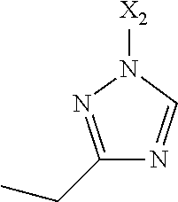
N1([X2])N=C(CC)N=C1
